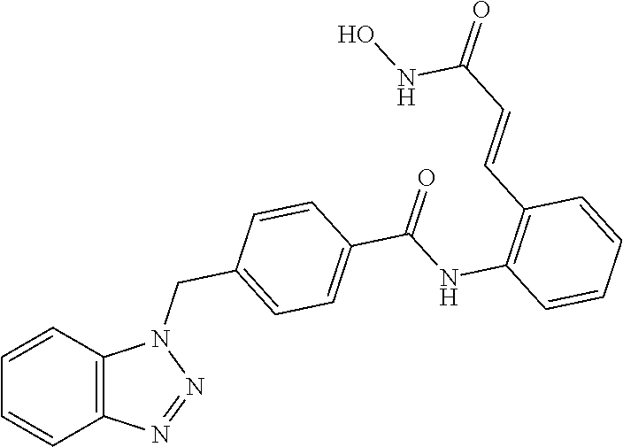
N1=NC2=C(N1CC1=CC=C(C(NC3=C(C=CC(=O)NO)C=CC=C3)=O)C=C1)C=CC=C2
